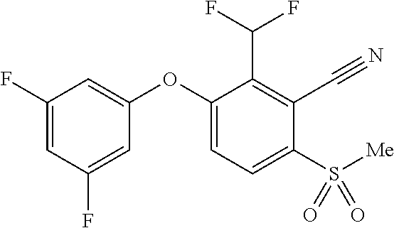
C1(F)=CC(F)=CC(OC2=CC=C(S(=O)(=O)[Me])C(C#N)=C2C(F)F)=C1
